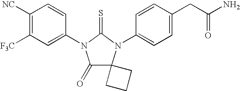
C1([NC])=C([F3C])C=C(N2C(=O)C3(N(C4=CC=C(CC(N)=O)C=C4)C2=S)CCC3)C=C1
